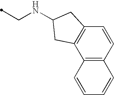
C12=C(C=CC3=C1CC(NCC)C3)C=CC=C2
